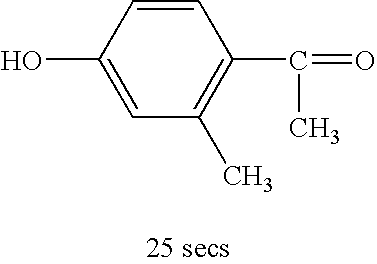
C1=CC(O)=CC(C)=C1C(=O)C
